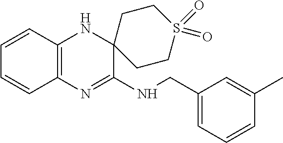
C12=C(N=C(NCC3=CC=CC(C)=C3)C3(N1)CCS(=O)(=O)CC3)C=CC=C2
